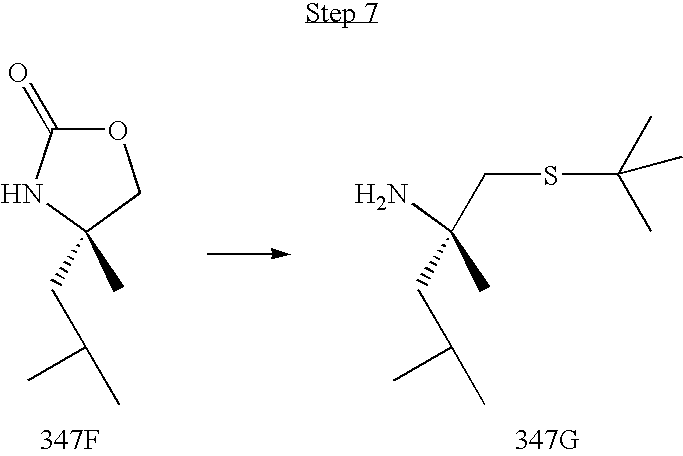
[347F].C(C(C)C)C1(C)NC(=O)OC1.[347G].C(C(C)C)C(C)(N)CSC(C)(C)C
